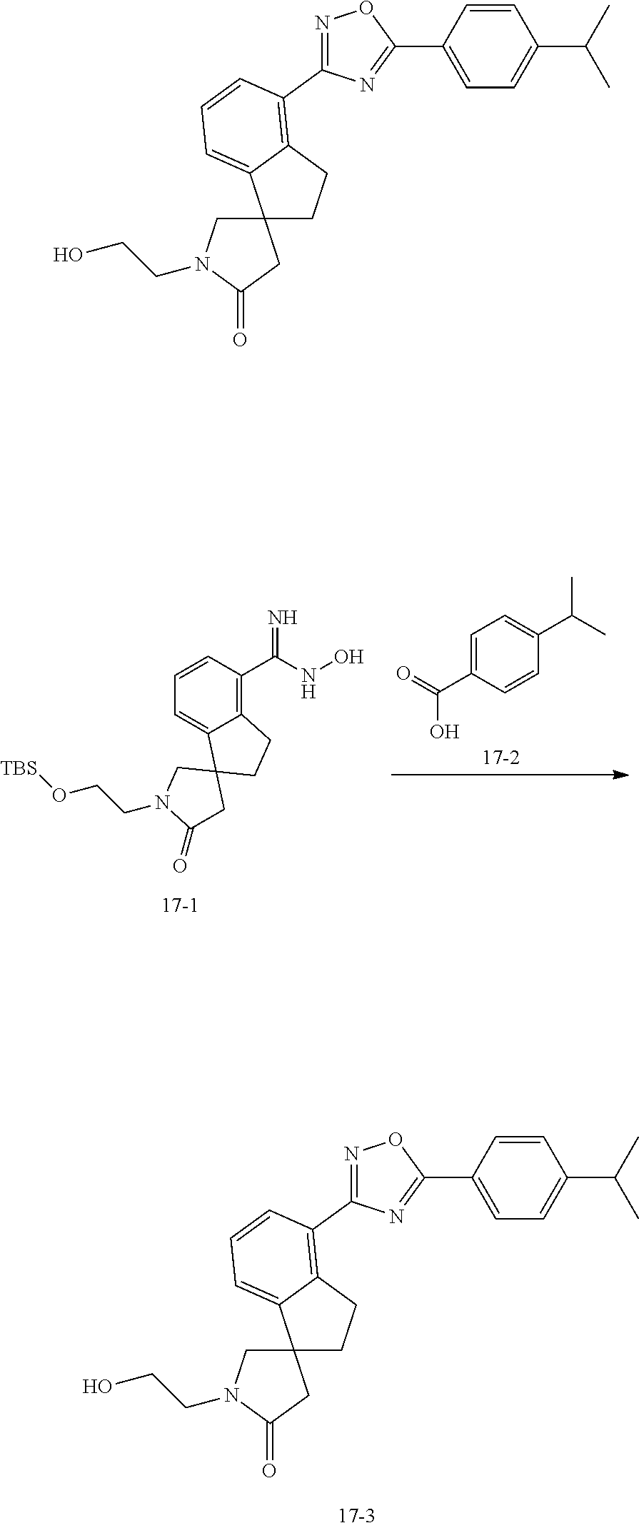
C12(CN(CCO)C(=O)C1)CCC1=C(C3=NOC(C4=CC=C(C(C)C)C=C4)=N3)C=CC=C21.C1=CC(C(NO)=N)=C2C(=C1)C1(CC2)CN(CCO[TBS])C(=O)C1.C1=C(C(O)=O)C=CC(C(C)C)=C1.C12(CN(CCO)C(=O)C1)CCC1=C(C3=NOC(C4=CC=C(C(C)C)C=C4)=N3)C=CC=C21
